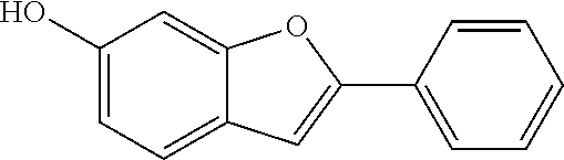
C1(O)=CC=C2C(=C1)OC(C1=CC=CC=C1)=C2
